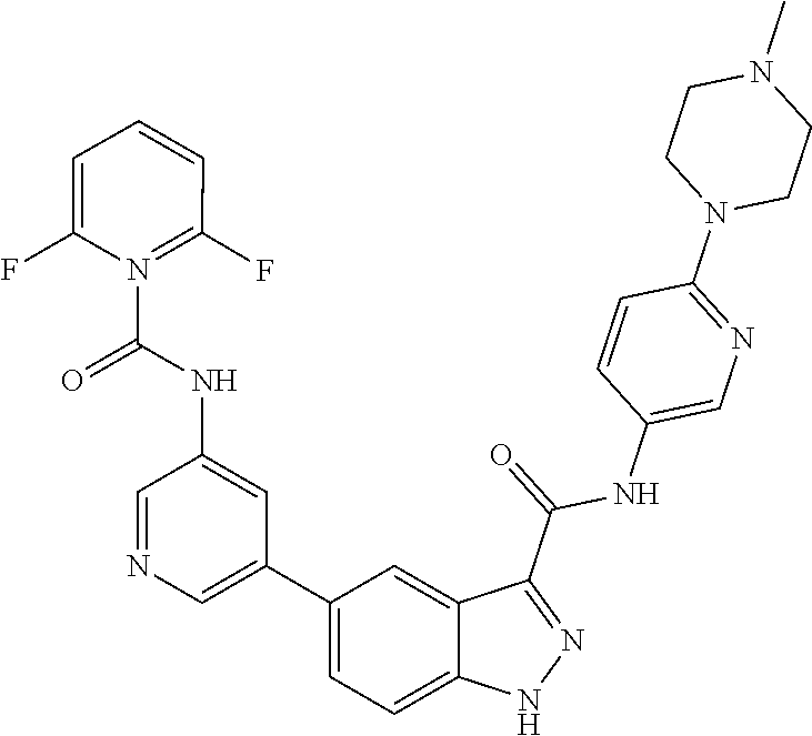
C1(C2=CN=CC(NC(N3=C(F)C=CC=C3F)=O)=C2)=CC=C2C(=C1)C(C(NC1=CN=C(N3CCN(C)CC3)C=C1)=O)=NN2
